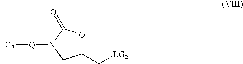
C1(C[LG2])OC(=O)N([Q][LG3])C1
